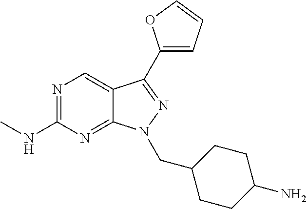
N1=C(NC)N=C2C(=C1)C(C1=CC=CO1)=NN2CC1CCC(N)CC1
